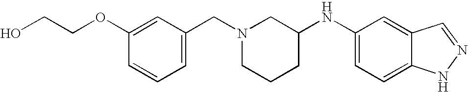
C1(OCCO)=CC(CN2CCCC(NC3=CC=C4C(=C3)C=NN4)C2)=CC=C1
